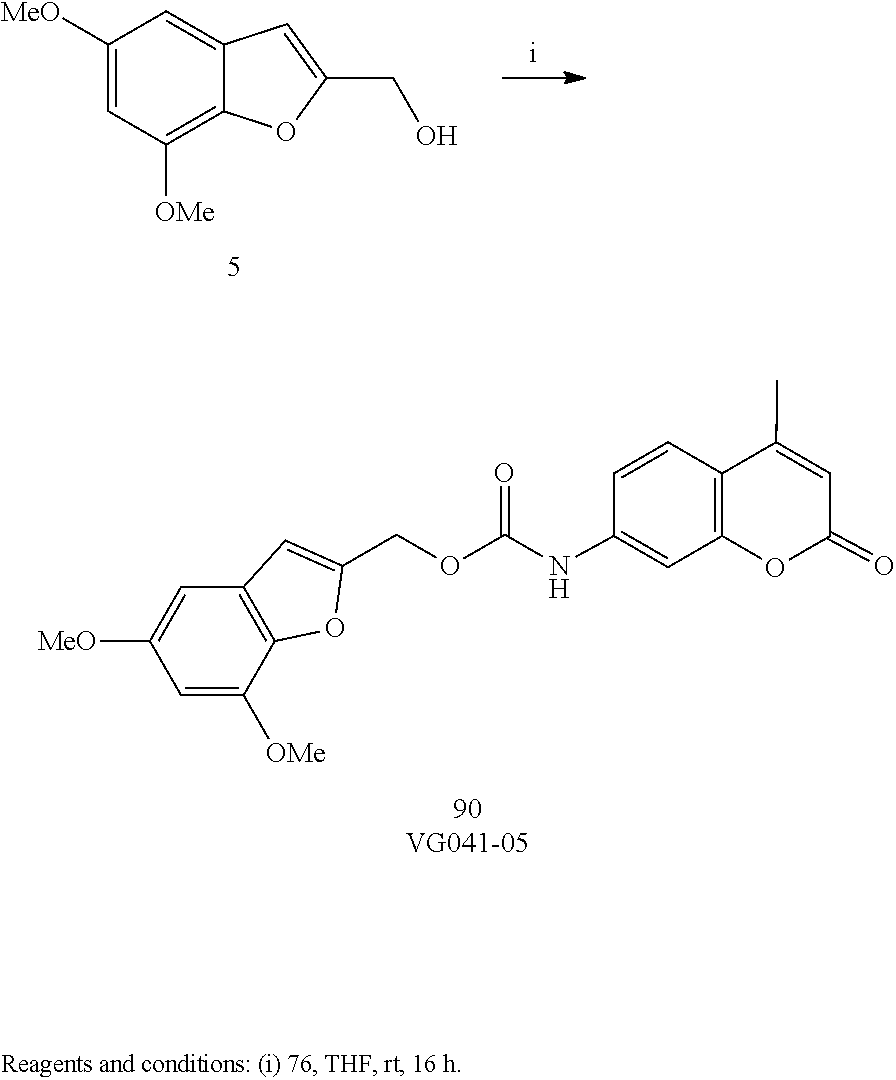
C1(C)=CC(=O)OC2=C1C=CC(NC(OCC1=CC3=C(C([OMe])=CC([MeO])=C3)O1)=O)=C2.C1=C([MeO])C=C2C(=C1[OMe])OC(CO)=C2
